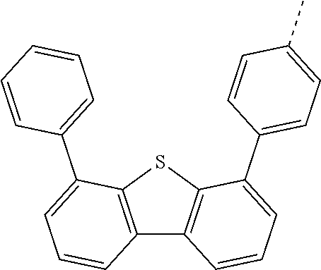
C12=C(SC3=C1C=CC=C3C1=CC=C(C)C=C1)C(C1=CC=CC=C1)=CC=C2
